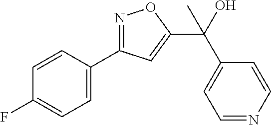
C1=CC(C2=NOC(C(O)(C3=CC=NC=C3)C)=C2)=CC=C1F
